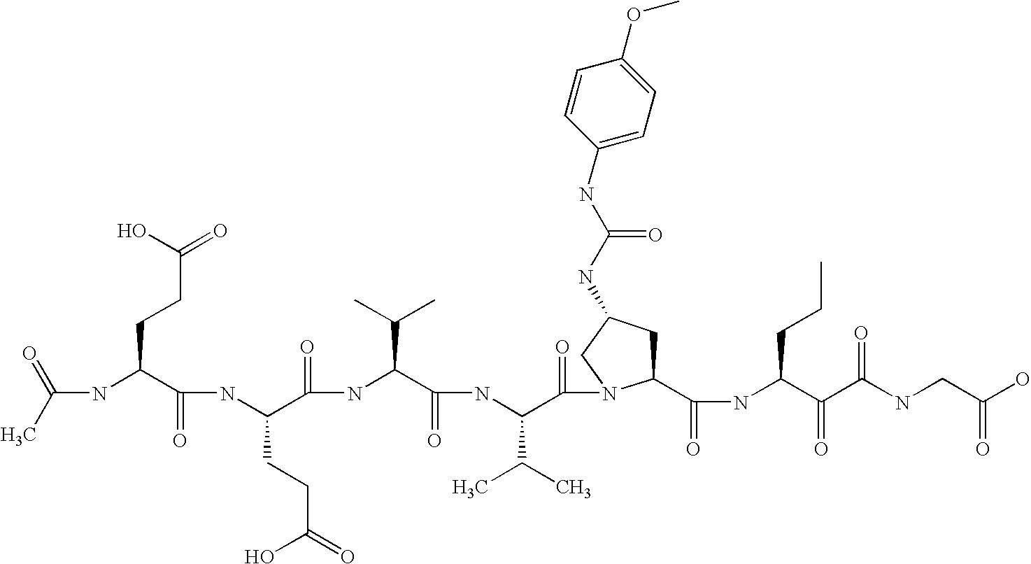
CC(=O)NC(C(NC(C(NC(C(NC(C(=O)N1C(C(NC(C(C(NCC(O)=O)=O)=O)CCC)=O)CC(NC(NC2=CC=C(OC)C=C2)=O)C1)C(C)C)=O)C(C)C)=O)CCC(O)=O)=O)CCC(=O)O
